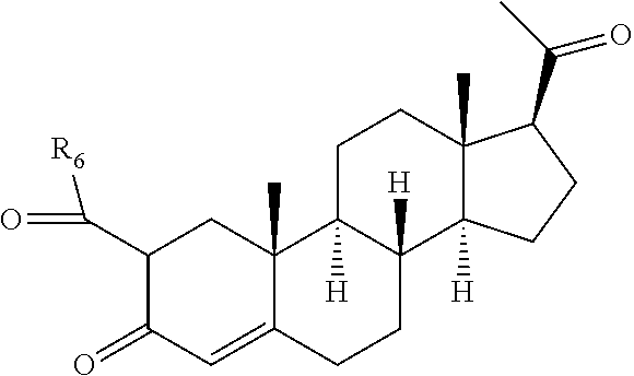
C1(C(=O)[R6])C(=O)C=C2C(C)(C1)C1([H])C([H])(CC2)C2([H])C(C)(CC1)C(C(C)=O)CC2
